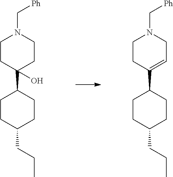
C1CC(CCC)CCC1C1(O)CCN(C[Ph])CC1.C1CC(CCC)CCC1C1=CCN(C[Ph])CC1
